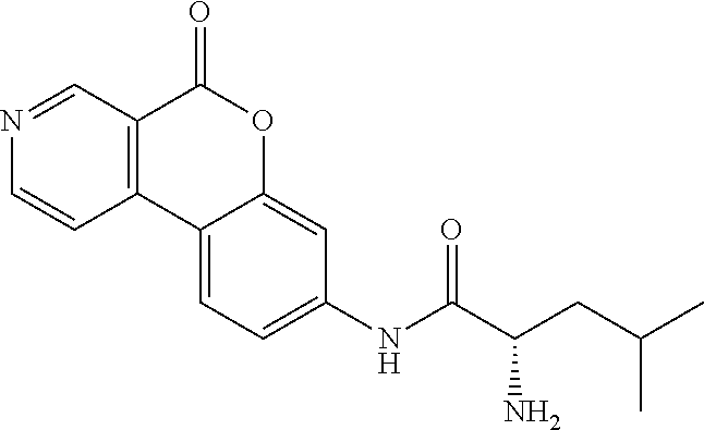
C12=C(C=NC=C1)C(=O)OC1=CC(NC(C(CC(C)C)N)=O)=CC=C21
